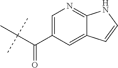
C(C(C)(C)C)(C1=CN=C2C(=C1)C=CN2)=O
